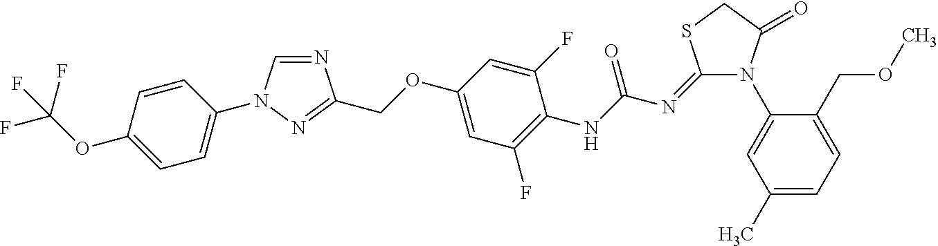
N1=CN(C2=CC=C(OC(F)(F)F)C=C2)N=C1COC1=CC(F)=C(NC(N=C2N(C3=CC(C)=CC=C3COC)C(=O)CS2)=O)C(F)=C1
